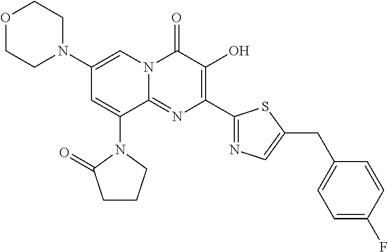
C1(N2CCOCC2)=CN2C(=NC(C3=NC=C(CC4=CC=C(F)C=C4)S3)=C(O)C2=O)C(N2C(=O)CCC2)=C1
